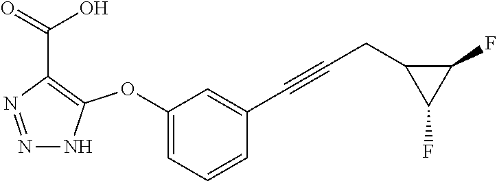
N1=NC(C(=O)O)=C(OC2=CC=CC(C#CCC3C(F)C3F)=C2)N1
